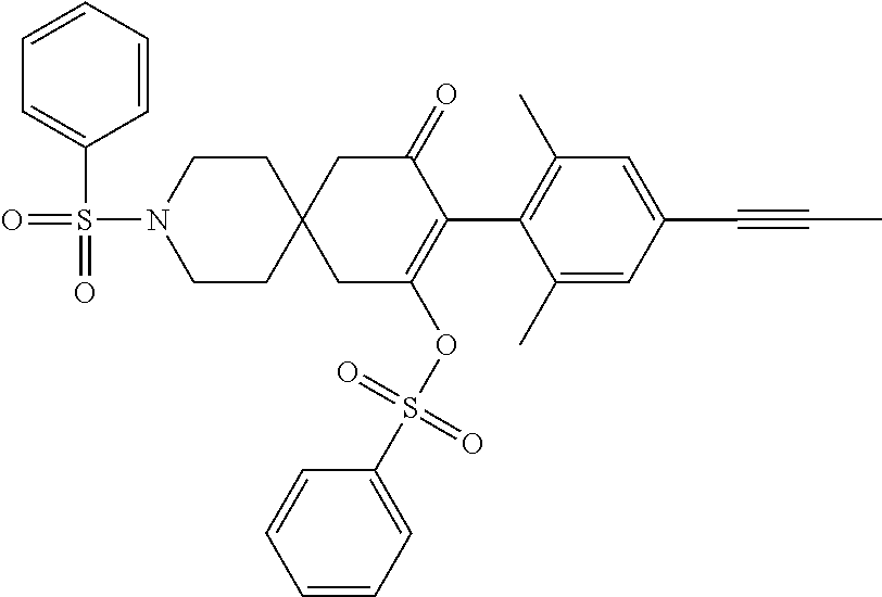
C1(C)=CC(C#CC)=CC(C)=C1C1=C(OS(C2=CC=CC=C2)(=O)=O)CC2(CC1=O)CCN(S(=O)(=O)C1=CC=CC=C1)CC2
